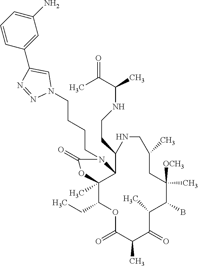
O1C(=O)C(C)C(=O)C(C)C(B)C([OCH3])(C)CC(C)CNC(CCNC(C)C(C)=O)C2C(C)(C1CC)OC(=O)N2CCCCN1C=C(C2=CC(N)=CC=C2)N=N1
